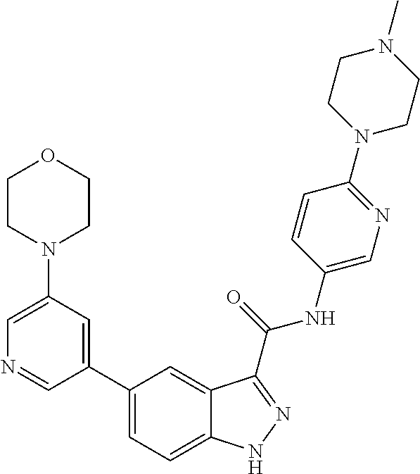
C1(N2CCOCC2)=CN=CC(C2=CC=C3C(=C2)C(C(NC2=CN=C(N4CCN(C)CC4)C=C2)=O)=NN3)=C1
